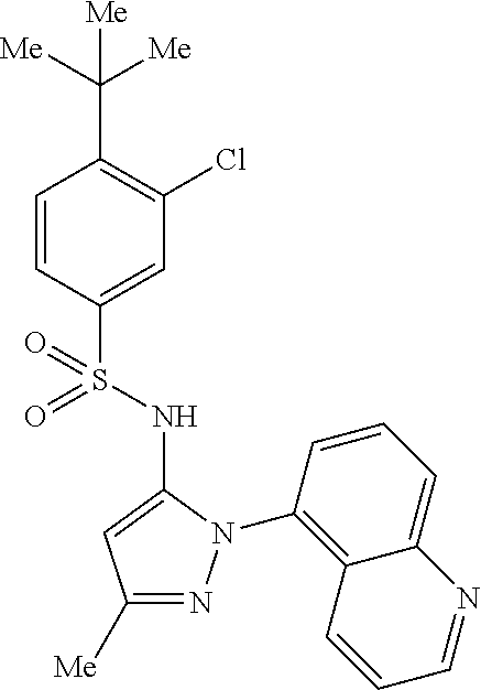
C1(C([Me])([Me])[Me])=C(Cl)C=C(S(=O)(=O)NC2=CC([Me])=NN2C2=C3C(=CC=C2)N=CC=C3)C=C1
